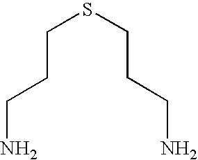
C(CCN)SCCCN
